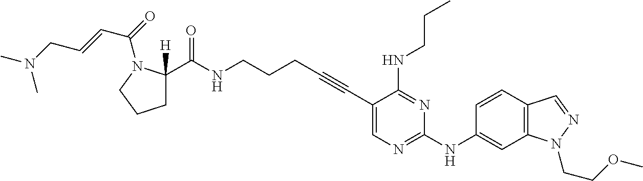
C1(C#CCCCNC(C2([H])CCCN2C(C=CCN(C)C)=O)=O)=CN=C(NC2=CC3=C(C=C2)C=NN3CCOC)N=C1NCCC
